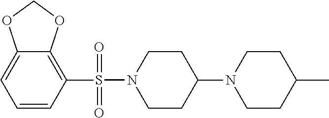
C12=CC=CC(S(N3CCC(N4CCC(C)CC4)CC3)(=O)=O)=C1OCO2
